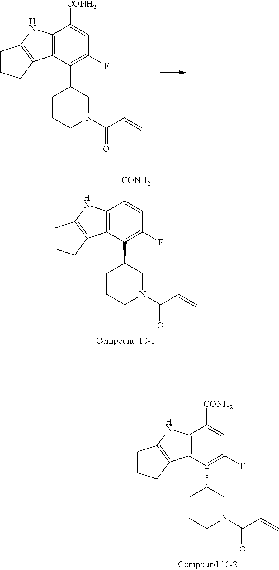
C12=C(C(C3CN(C(C=C)=O)CCC3)=C(F)C=C1[CONH2])C1=C(N2)CCC1.C12=C(C(C3CN(C(C=C)=O)CCC3)=C(F)C=C1[CONH2])C1=C(N2)CCC1.C12=C(C(C3CN(C(C=C)=O)CCC3)=C(F)C=C1[CONH2])C1=C(N2)CCC1
